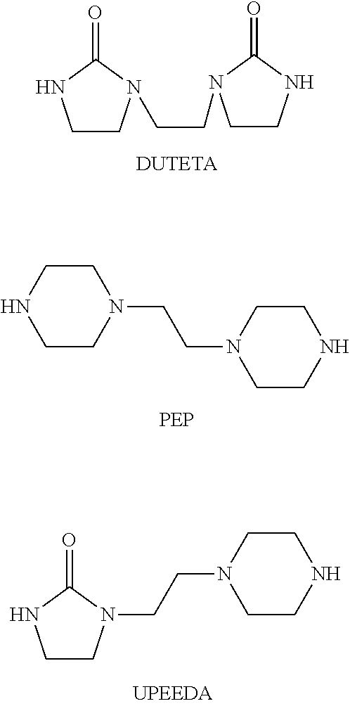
O=C1NCCN1CCN1C(=O)NCC1.N1CCN(CCN2CCNCC2)CC1.O=C1NCCN1CCN1CCNCC1
